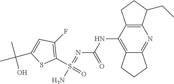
C1(S(=O)(N)=NC(NC2=C3C(=NC4=C2CCC4CC)CCC3)=O)=C(F)C=C(C(C)(C)O)S1
